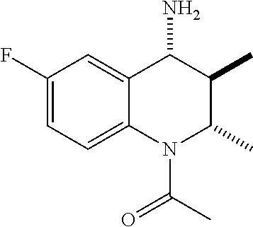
C1(F)=CC=C2C(=C1)C(N)C(C)C(C)N2C(C)=O
